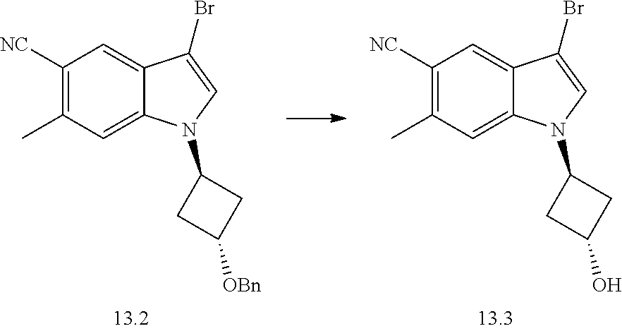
C1([NC])=C(C)C=C2C(=C1)C(Br)=CN2C1CC(O)C1.C1([NC])=C(C)C=C2C(=C1)C(Br)=CN2C1CC([OBn])C1
